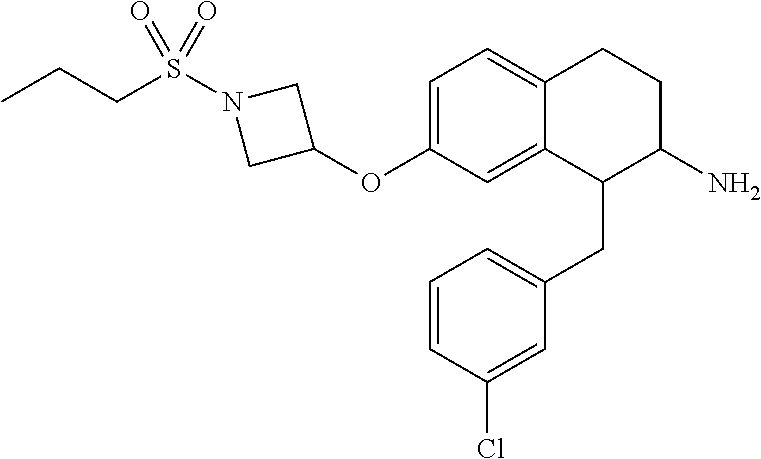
CCCS(N1CC(OC2=CC=C3C(=C2)C(CC2=CC=CC(Cl)=C2)C(N)CC3)C1)(=O)=O
